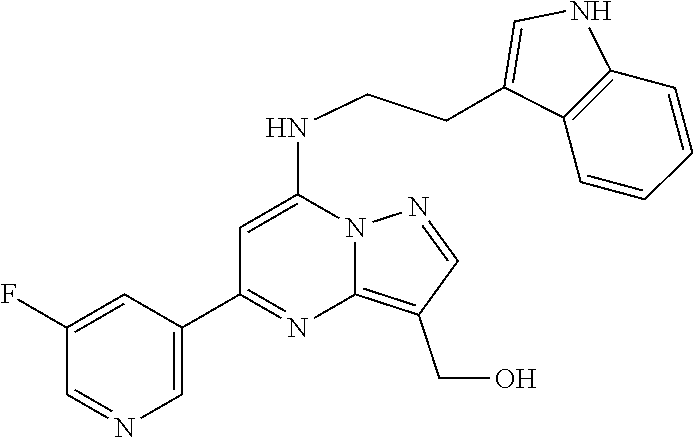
C1(C2=NC3=C(CO)C=NN3C(NCCC3=CNC4=C3C=CC=C4)=C2)=CN=CC(F)=C1
